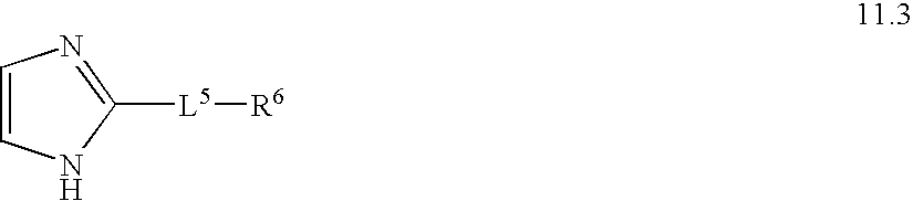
C1([L5][R6])=NC=CN1
